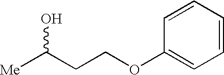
C1(OCCC([Me])O)=CC=CC=C1
